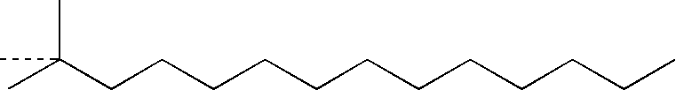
CC(CCCCCCCCCCCC)(C)C
